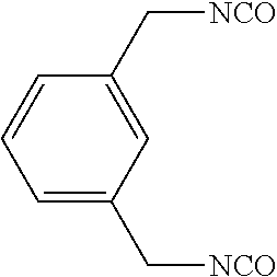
C1=C(C[NCO])C=C(C[NCO])C=C1
